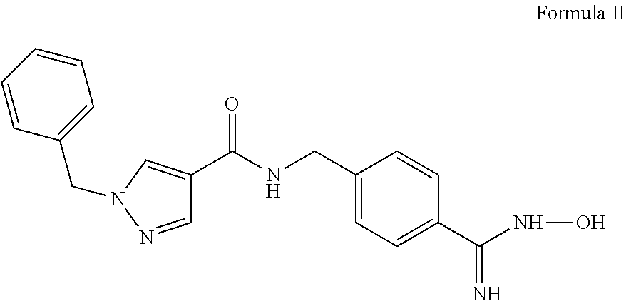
C1=CC=CC(CN2C=C(C(=O)NCC3=CC=C(C(=N)NO)C=C3)C=N2)=C1
